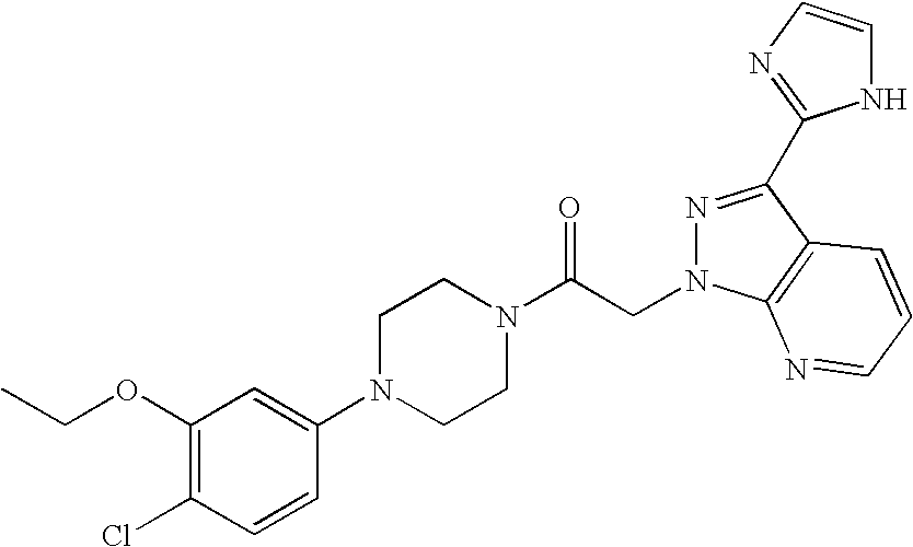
C1(OCC)=C(Cl)C=CC(N2CCN(C(CN3N=C(C4=NC=CN4)C4=C3N=CC=C4)=O)CC2)=C1
